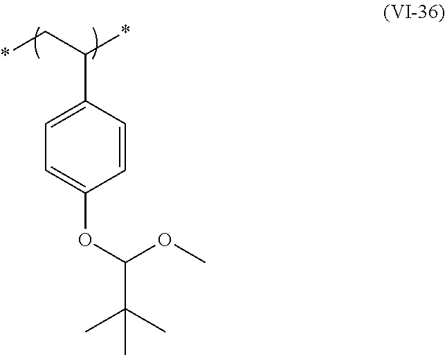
*CC(*)C1=CC=C(OC(OC)C(C)(C)C)C=C1
